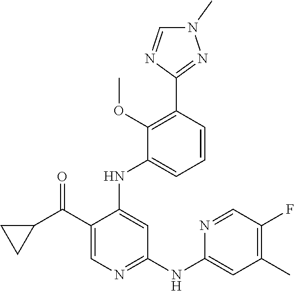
C1=CC(C2=NN(C)C=N2)=C(OC)C(NC2=CC(NC3=CC(C)=C(F)C=N3)=NC=C2C(=O)C2CC2)=C1
